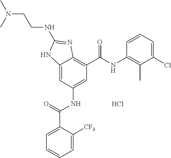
Cl.C12=CC(NC(C3=CC=CC=C3[CF3])=O)=CC(C(NC3=C(C)C(Cl)=CC=C3)=O)=C1N=C(NCCN(C)C)N2
